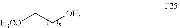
[OH]CC[H3CO]
